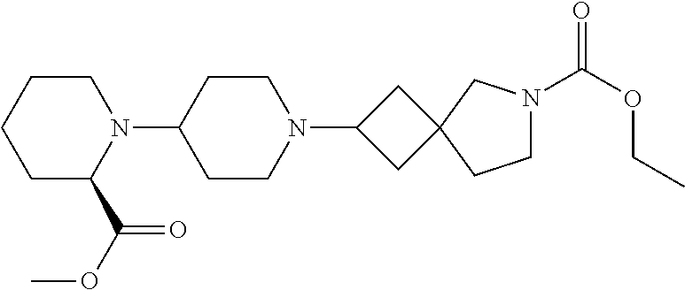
N1(C2CCN(C3CC4(C3)CCN(C(OCC)=O)C4)CC2)CCCCC1C(OC)=O
